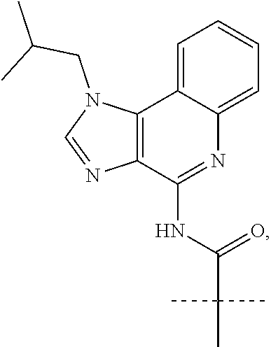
O=C(NC1=NC2=CC=CC=C2C2=C1N=CN2CC(C)C)C(C)(C)C
